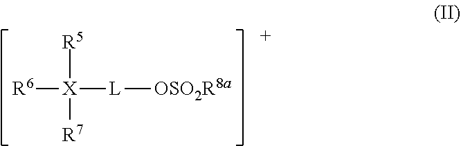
[R6][X]([R5])([R7])[L][OSO2R8a]
